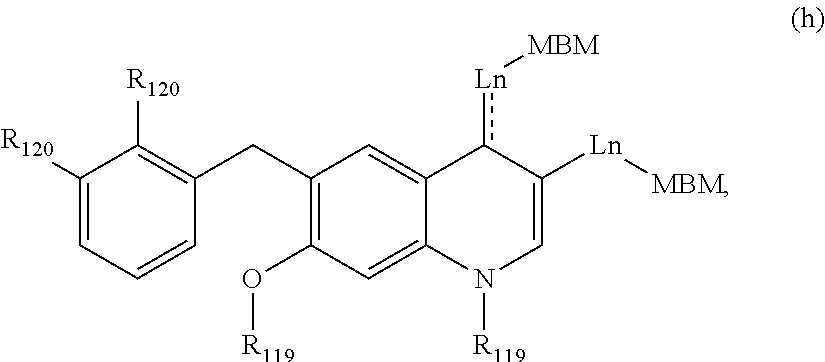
C1([R120])=CC=CC(CC2=C(O[R119])C=C3C(=C2)c([Ln][MBM])C([Ln][MBM])=CN3[R119])=C1[R120]
